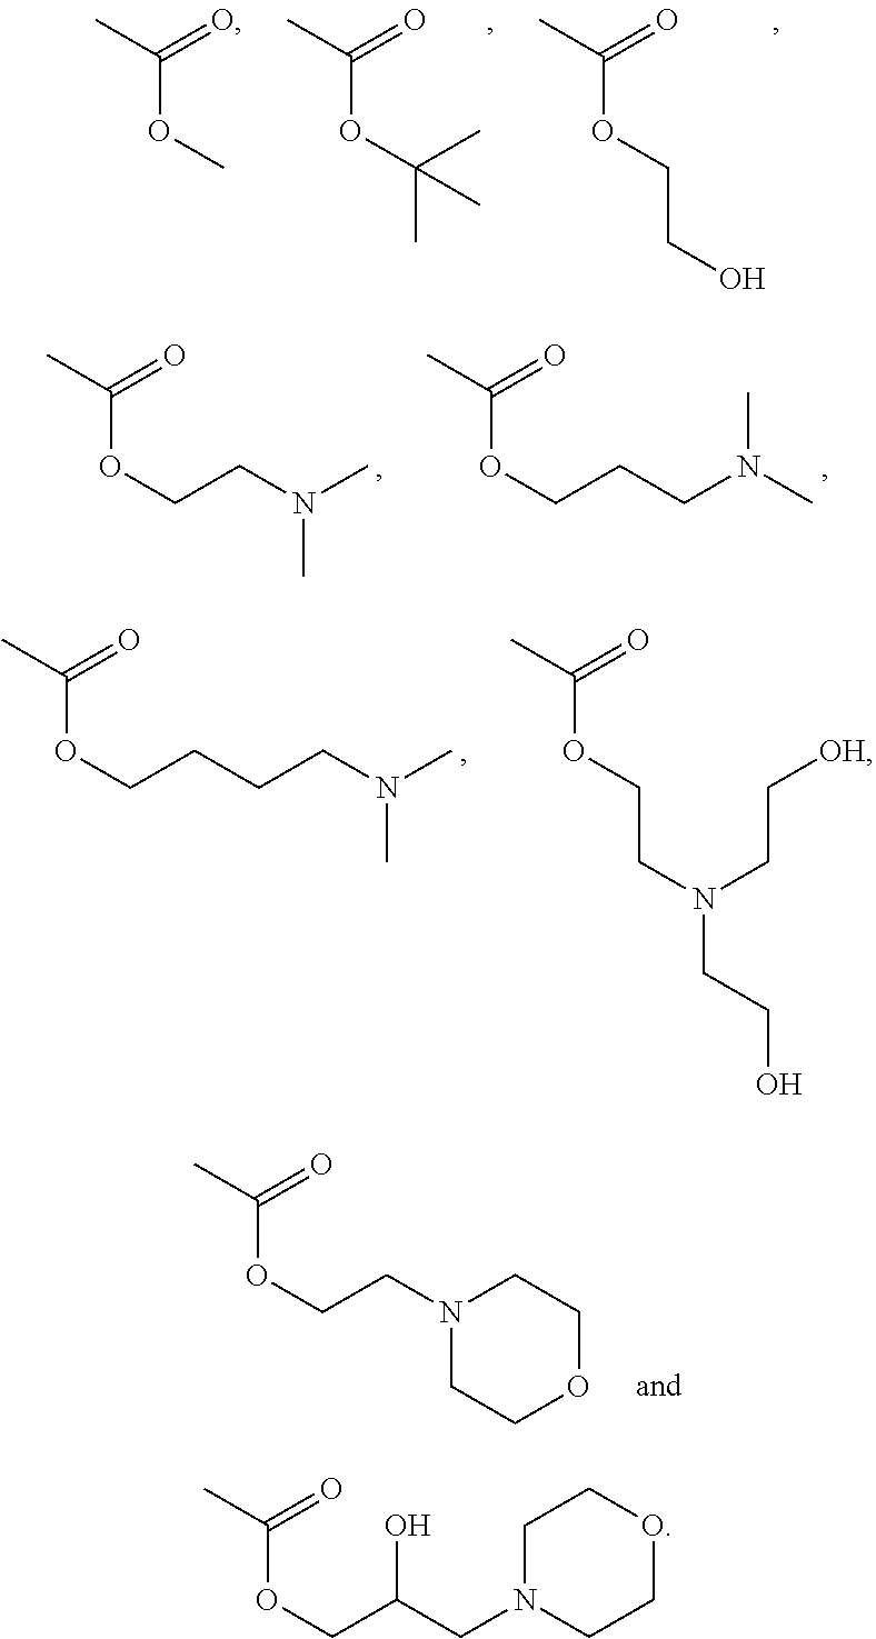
CC(=O)OCCO.CC(=O)OC(C)(C)C.CC(=O)OC.CC(=O)OCCN(C)C.CC(=O)OCCCN(C)C.CC(=O)OCCCCN(C)C.CC(=O)OCCN(CC[OH])CCO.CC(=O)OCCN1CCOCC1.CC(=O)OCC(CN1CCOCC1)O
